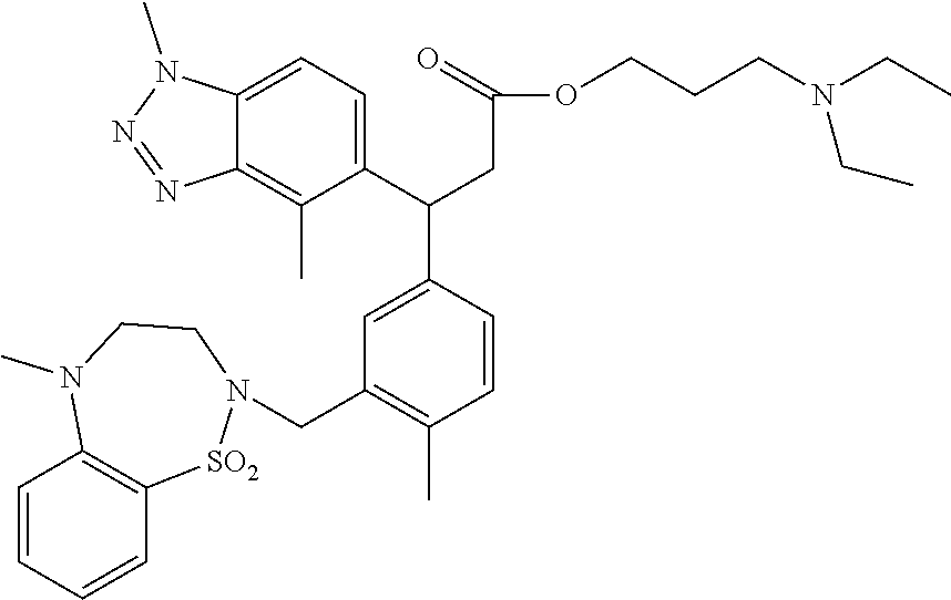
C1=CC=CC2=C1N(C)CCN(CC1=C(C)C=CC(C(C3=CC=C4C(=C3C)N=NN4C)CC(=O)OCCCN(CC)CC)=C1)[SO2]2
